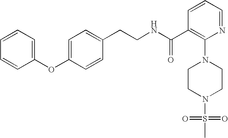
C1=CC(OC2=CC=C(CCNC(C3=C(N4CCN(S(=O)(=O)C)CC4)N=CC=C3)=O)C=C2)=CC=C1
